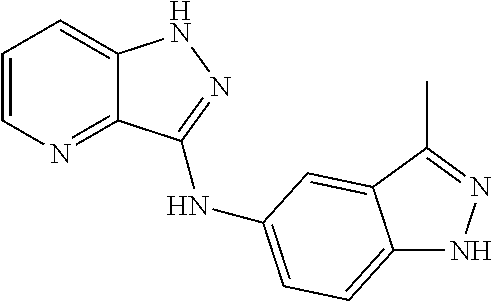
C1=CN=C2C(=C1)NN=C2NC1=CC=C2NN=C(C)C2=C1
